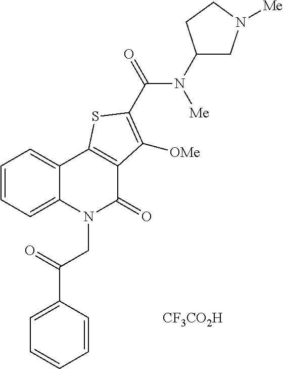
C1=C(C(=O)CN2C(=O)C3=C(C4=CC=CC=C24)SC(C(=O)N(C2CN([Me])CC2)[Me])=C3[OMe])C=CC=C1.[CF3CO2H]
